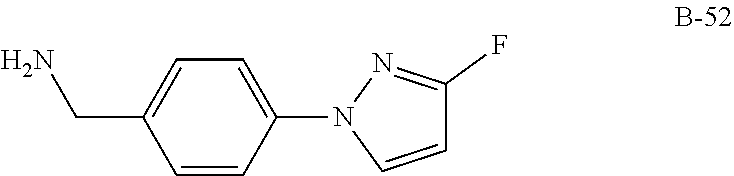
C1=CC(N2C=CC(F)=N2)=CC=C1CN
